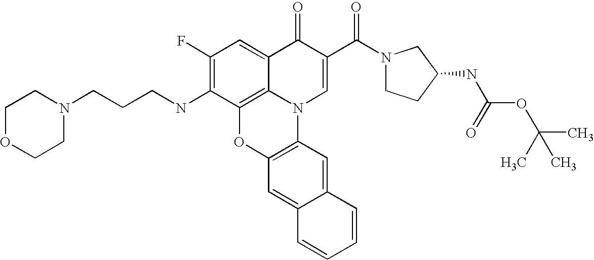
C1(F)=C(NCCCN2CCOCC2)C2=C3C(=C1)C(=O)C(C(N1CCC(NC(=O)OC(C)(C)C)C1)=O)=CN3C1=C(O2)C=C2C(=C1)C=CC=C2
